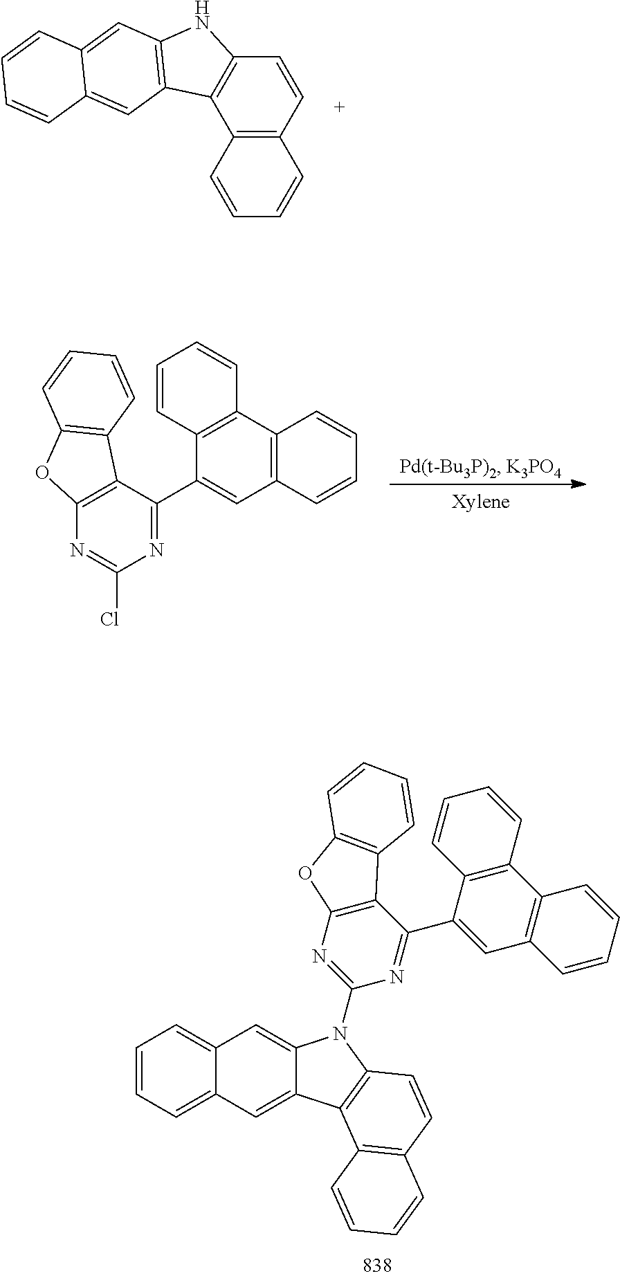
C1=CC=C2C(=C1)C=C1C(=C2)C2=C(C=CC3=C2C=CC=C3)N1C1=NC2=C(C(C3=CC4=C(C5=C3C=CC=C5)C=CC=C4)=N1)C1=C(O2)C=CC=C1.C12=C(C=CC3=C1C1=C(N3)C=C3C(=C1)C=CC=C3)C=CC=C2.N1=C(C2=CC3=C(C4=C2C=CC=C4)C=CC=C3)C2=C(N=C1Cl)OC1=C2C=CC=C1
